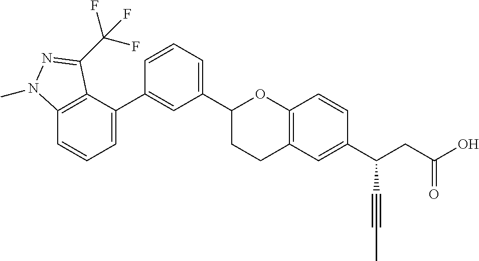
C1(C2CCC3=C(O2)C=CC(C(CC(O)=O)C#CC)=C3)=CC=CC(C2=CC=CC3=C2C(C(F)(F)F)=NN3C)=C1
